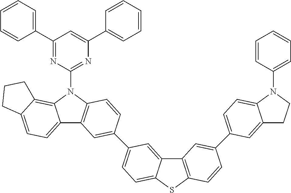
C12=CC=C3C(=C1N(C1=NC(C4=CC=CC=C4)=CC(C4=CC=CC=C4)=N1)C1=C2C=C(C2=CC=C4C(=C2)C2=C(S4)C=CC(C4=CC=C5C(=C4)CCN5C4=CC=CC=C4)=C2)C=C1)CCC3
